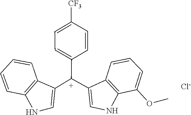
C1=CC2=C(C=C1)C([C+](C1=CC=C([CF3])C=C1)C1=CNC3=C1C=CC=C3OC)=CN2.[Cl-]
